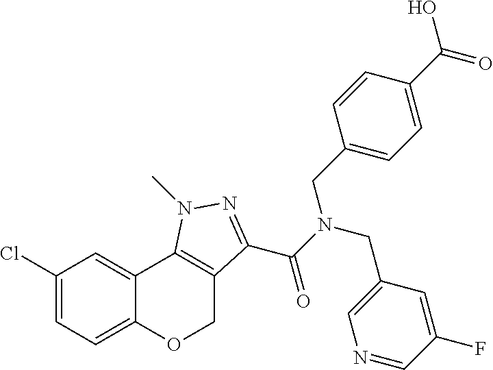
C1(Cl)=CC=C2C(=C1)C1=C(CO2)C(C(N(CC2=CN=CC(F)=C2)CC2=CC=C(C(O)=O)C=C2)=O)=NN1C
